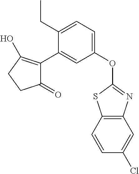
C1(=O)C(C2=CC(OC3=NC4=C(S3)C=CC(Cl)=C4)=CC=C2CC)=C(O)CC1
